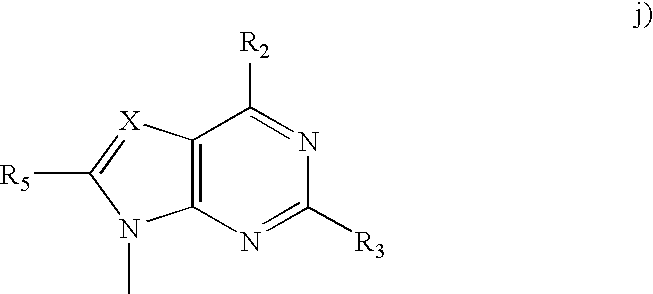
C12=C(N=C([R3])N=C1[R2])N(C)C([R5])=[X]2
